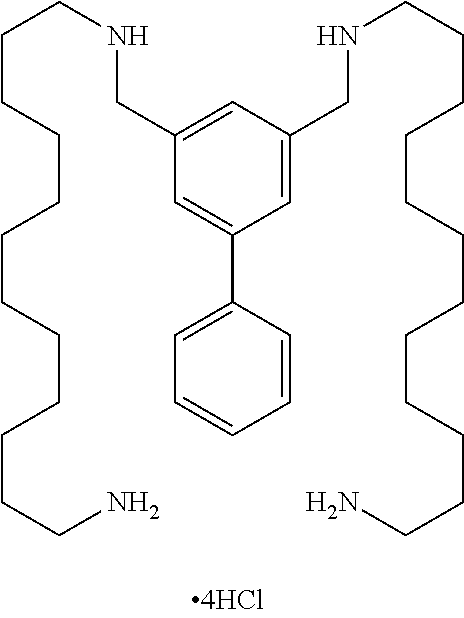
C1=C(CNCCCCCCCCCCCCN)C=C(CNCCCCCCCCCCCCN)C=C1C1=CC=CC=C1
